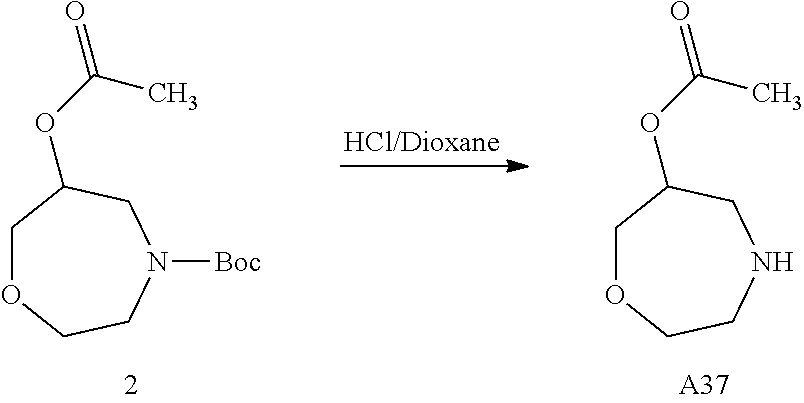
C1OCCNCC1OC(=O)C.[A37].C1OCCN([Boc])CC1OC(=O)C
